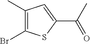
C1(C)=C(Br)SC(C(C)=O)=C1
